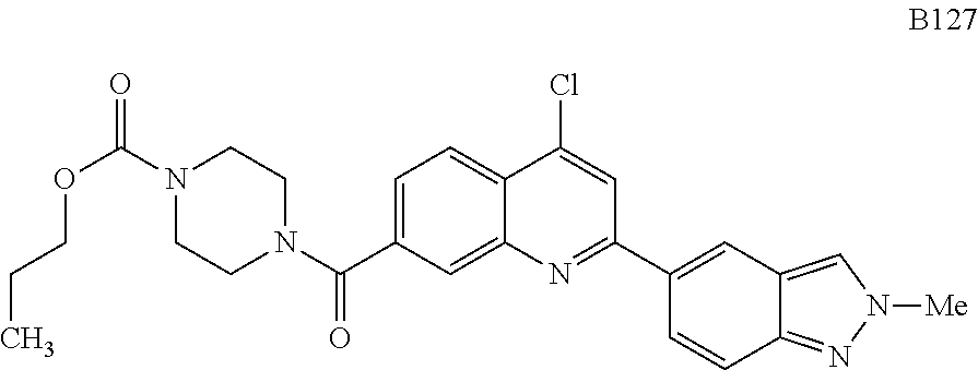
C1=C(C(N2CCN(C(=O)OCCC)CC2)=O)C=C2C(=C1)C(Cl)=CC(C1=CC3=CN([Me])N=C3C=C1)=N2
